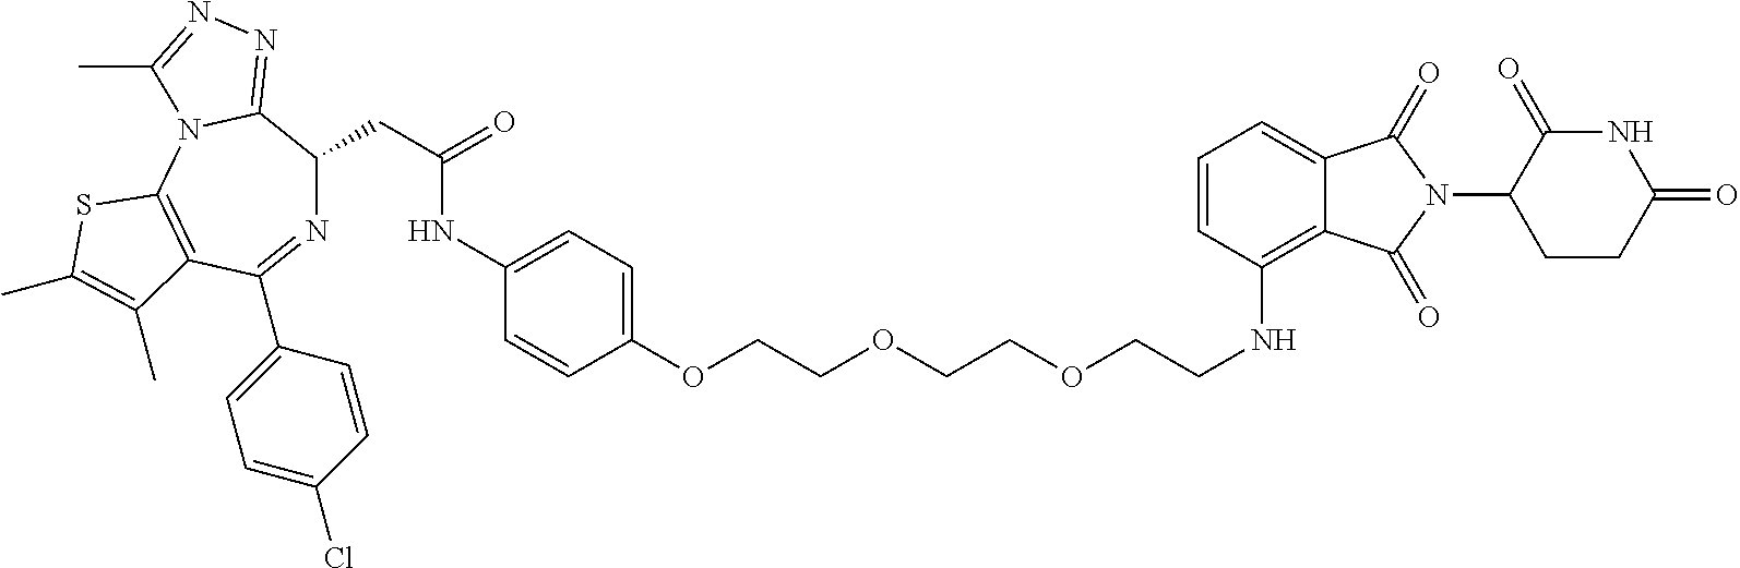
O(CCOCCNC1=C2C(=CC=C1)C(=O)N(C1CCC(=O)NC1=O)C2=O)CCOC1=CC=C(NC(CC2N=C(C3=CC=C(Cl)C=C3)C3=C(N4C2=NN=C4C)SC(C)=C3C)=O)C=C1
